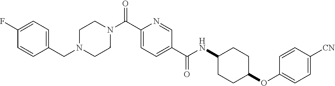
N(C(C1=CC=C(C(=O)N2CCN(CC3=CC=C(F)C=C3)CC2)N=C1)=O)C1CCC(OC2=CC=C([CN])C=C2)CC1
